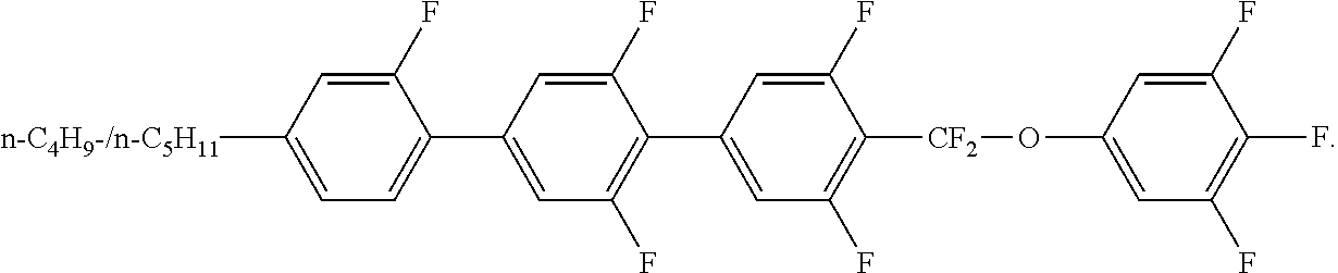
C1(C2=CC(F)=C(C3=CC(F)=C([CF2]OC4=CC(F)=C(F)C(F)=C4)C(F)=C3)C(F)=C2)=CC=C([n-C4H9-/n-C5H11])C=C1F
